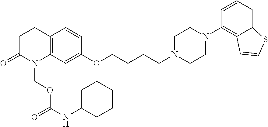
C1C(=O)N(COC(=O)NC2CCCCC2)C2=C(C1)C=CC(OCCCCN1CCN(C3=C4C(=CC=C3)SC=C4)CC1)=C2
